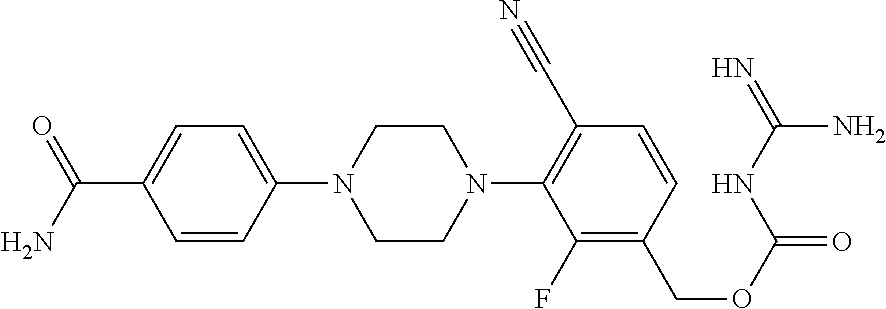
C1=C(N2CCN(C3=C(C#N)C=CC(COC(=O)NC(=N)N)=C3F)CC2)C=CC(C(=O)N)=C1
